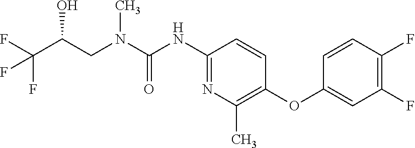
C1(NC(N(CC(C(F)(F)F)O)C)=O)=NC(C)=C(OC2=CC(F)=C(F)C=C2)C=C1
